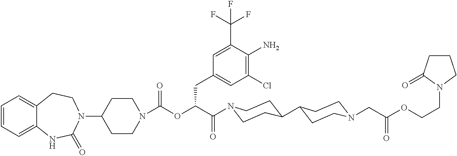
C1=CC=C2C(=C1)CCN(C1CCN(C(OC(C(=O)N3CCC(C4CCN(CC(OCCN5CCCC5=O)=O)CC4)CC3)CC3=CC(Cl)=C(N)C(C(F)(F)F)=C3)=O)CC1)C(=O)N2
